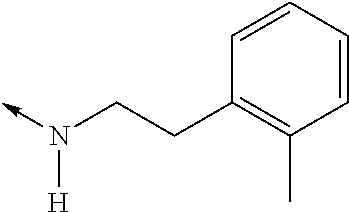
C(C1=C(C)C=CC=C1)CN(->C)[H]
